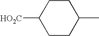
C1([HO2C])CCC(C)CC1
